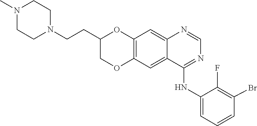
C1=NC2=CC3=C(OCC(CCN4CCN(C)CC4)O3)C=C2C(NC2=CC=CC(Br)=C2F)=N1
